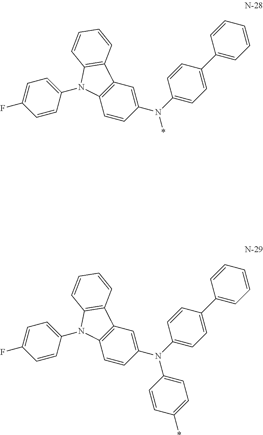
C1=C(F)C=CC(N2C3=C(C=C(N(C4=CC=C(C5=CC=CC=C5)C=C4)*)C=C3)C3=C2C=CC=C3)=C1.C1=C(F)C=CC(N2C3=C(C=C(N(C4=CC=C(C5=CC=CC=C5)C=C4)C4=CC=C(*)C=C4)C=C3)C3=C2C=CC=C3)=C1
